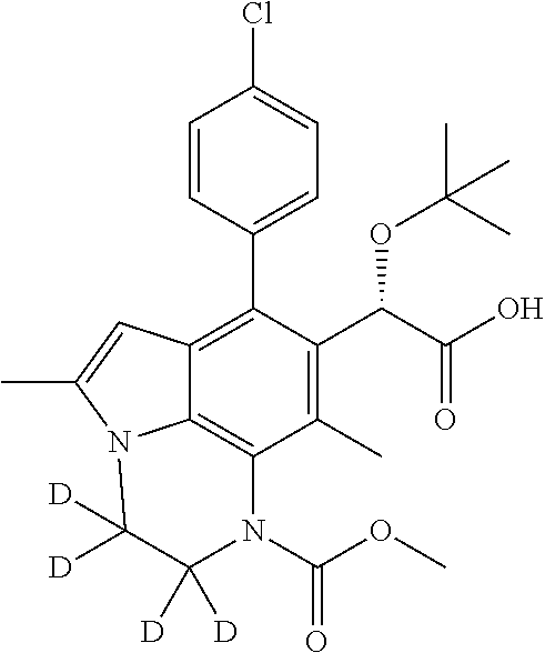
C1=CC(C2=C3C4=C(C(C)=C2C(C(=O)O)OC(C)(C)C)N(C(=O)OC)C([D])([D])C([D])([D])N4C(C)=C3)=CC=C1Cl
